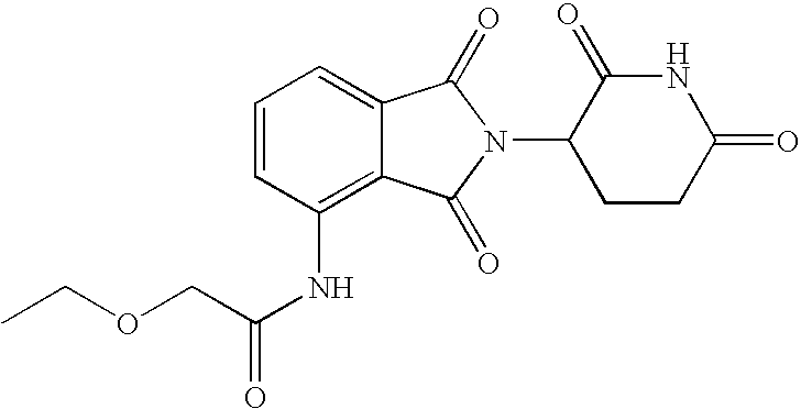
C1=CC=C2C(=C1NC(COCC)=O)C(=O)N(C1CCC(=O)NC1=O)C2=O
